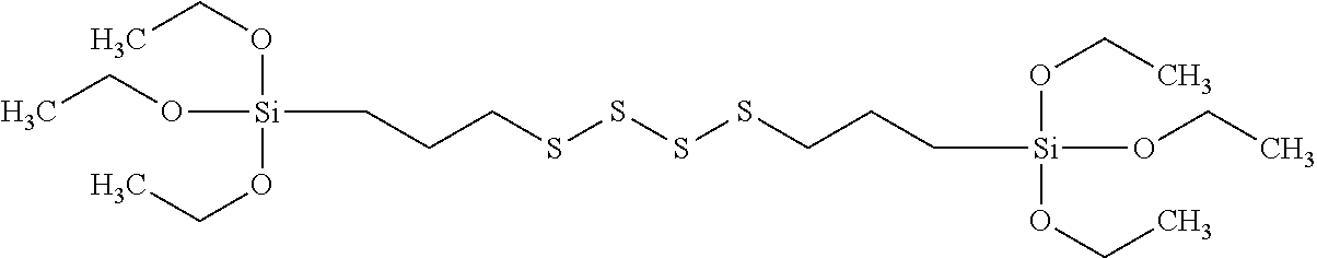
CCO[Si](CCCSSSSCCC[Si](OCC)(OCC)OCC)(OCC)OCC
